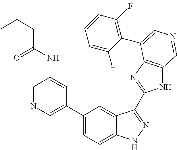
C1(C2=CN=CC(NC(=O)CC(C)C)=C2)=CC=C2C(=C1)C(C1=NC3=C(N1)C=NC=C3C1=C(F)C=CC=C1F)=NN2
